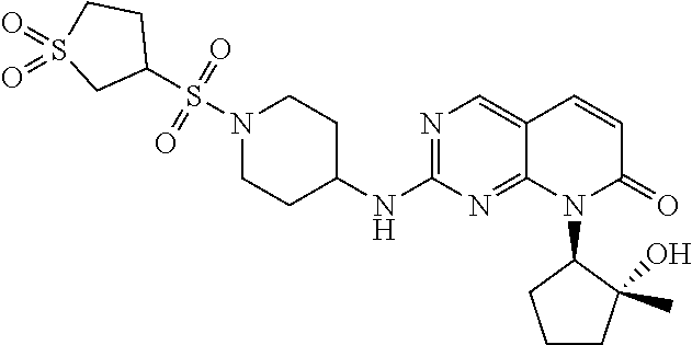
N1(S(C2CCS(=O)(=O)C2)(=O)=O)CCC(NC2=NC=C3C(=N2)N(C2CCCC2(C)O)C(=O)C=C3)CC1
